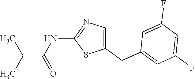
C1(CC2=CC(F)=CC(F)=C2)=CN=C(NC(=O)C(C)C)S1
